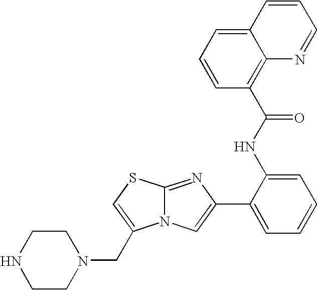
N12C(=NC(C3=CC=CC=C3NC(C3=C4C(=CC=C3)C=CC=N4)=O)=C1)SC=C2CN1CCNCC1
